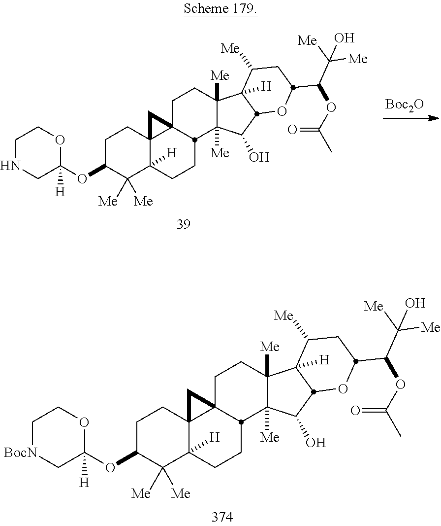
[Boc2O].C1NCC([H])(OC2C([Me])([Me])C3([H])C4(CC2)C2(C4)CCC4([Me])C([Me])(C(O)C5C4([H])C([Me])CC(C(OC(C)=O)C([Me])([Me])O)O5)C2CC3)OC1.C1[BocN]CC([H])(OC2C([Me])([Me])C3([H])C4(CC2)C2(C4)CCC4([Me])C([Me])(C(O)C5C4([H])C([Me])CC(C(OC(C)=O)C([Me])([Me])O)O5)C2CC3)OC1
